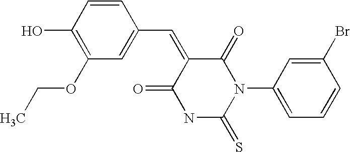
C1(C=C2C(=O)N(C3=CC=CC(Br)=C3)C(=S)NC2=O)=CC(OCC)=C(O)C=C1
